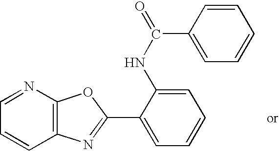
C12=C(N=CC=C1)OC(C1=CC=CC=C1NC(=O)C1=CC=CC=C1)=N2
